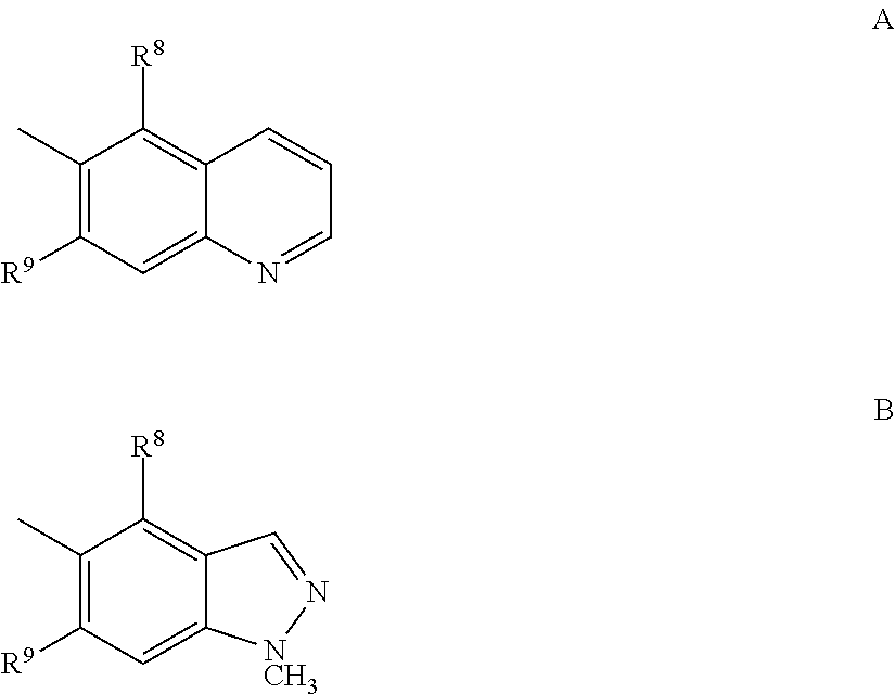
C1(C)=C([R9])C=C2C(=C1[R8])C=CC=N2.C1(C)=C([R9])C=C2C(=C1[R8])C=N[NCH3]2
